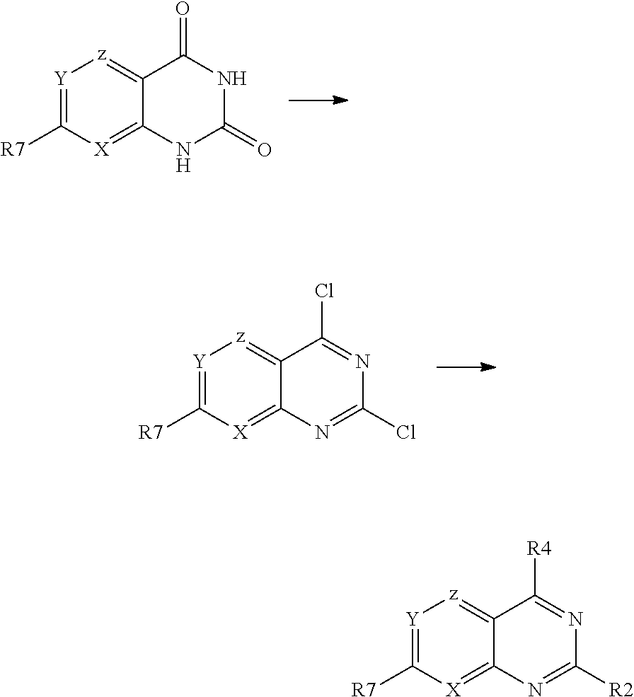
[Y]1=C([R7])[X]=C2C(=[z]1)C(=O)NC(=O)N2.[Y]1=C([R7])[X]=C2C(=[z]1)C(Cl)=NC(Cl)=N2.[Y]1=C([R7])[X]=C2C(=[z]1)C([R4])=NC([R2])=N2
